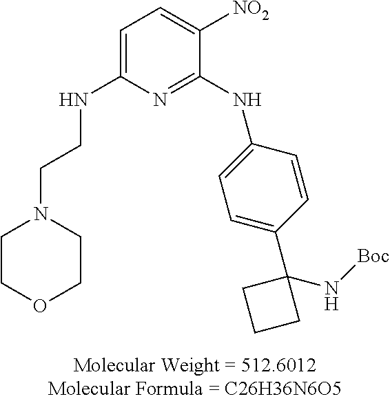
C(N1CCOCC1)CNC1=CC=C([NO2])C(NC2=CC=C(C3(N[Boc])CCC3)C=C2)=N1
